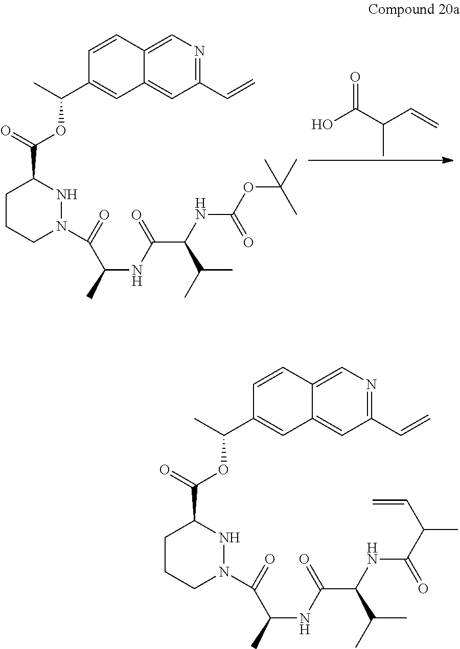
OC(C(C=C)C)=O.C1CCN(C(C(C)NC(C(NC(OC(C)(C)C)=O)C(C)C)=O)=O)NC1C(=O)OC(C1=CC2=CC(C=C)=NC=C2C=C1)C.C1CCN(C(C(C)NC(C(NC(C(C=C)C)=O)C(C)C)=O)=O)NC1C(=O)OC(C1=CC2=CC(C=C)=NC=C2C=C1)C
